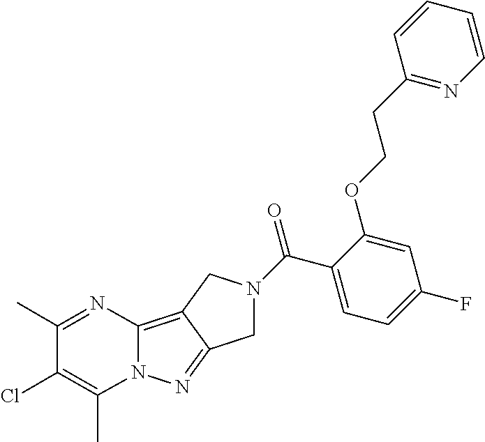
C12=C3C(=NN1C(C)=C(Cl)C(C)=N2)CN(C(C1=CC=C(F)C=C1OCCC1=NC=CC=C1)=O)C3
